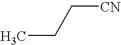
C(C)C[CN]
